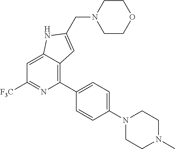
C1=C2C(=C(C3=CC=C(N4CCN(C)CC4)C=C3)N=C1[F3C])C=C(CN1CCOCC1)N2
